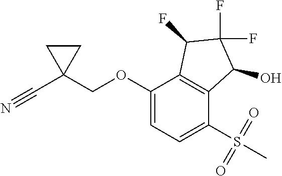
O(C1=CC=C(S(C)(=O)=O)C2=C1C(F)C(F)(F)C2O)CC1(C#N)CC1
